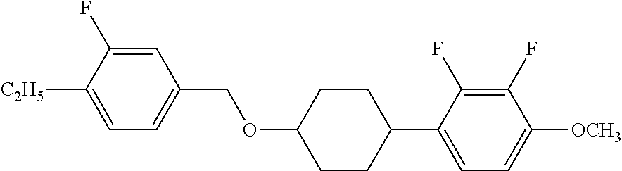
C1=C(F)C([C2H5])=CC=C1COC1CCC(C2=CC=C([OCH3])C(F)=C2F)CC1
